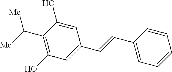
C1=C(O)C(C([Me])[Me])=C(O)C=C1C=CC1=CC=CC=C1
